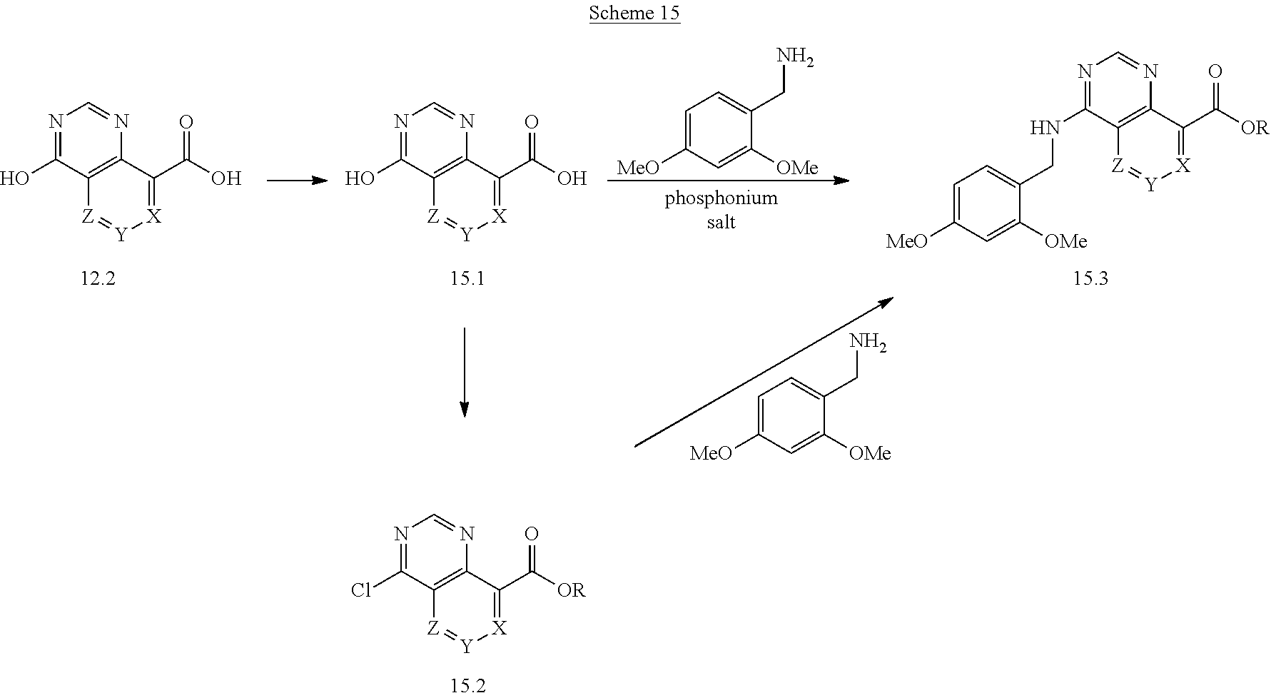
N1=C(O)C2=C(N=C1)C(C(O)=O)=[X][Y]=[Z]2.N1=C(O)C2=C(N=C1)C(C(O)=O)=[X][Y]=[Z]2.C1=C([MeO])C=C([OMe])C(CN)=C1.C1=C([MeO])C=C([OMe])C(CNC2=NC=NC3=C2[Z]=[Y][X]=C3C([OR])=O)=C1.C1=C([MeO])C=C([OMe])C(CN)=C1.N1=C(Cl)C2=C(N=C1)C(C([OR])=O)=[X][Y]=[Z]2
